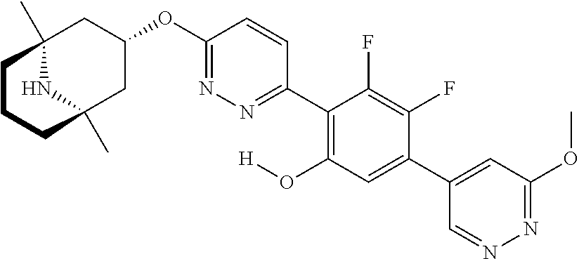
C12(C)NC(C)(CC(OC3=NN=C(C4=C(O[H])C=C(C5=CC(OC)=NN=C5)C(F)=C4F)C=C3)C1)CCC2
